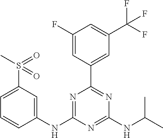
C1(NC2=NC(C3=CC(C(F)(F)F)=CC(F)=C3)=NC(NC(C)C)=N2)=CC(S(C)(=O)=O)=CC=C1
